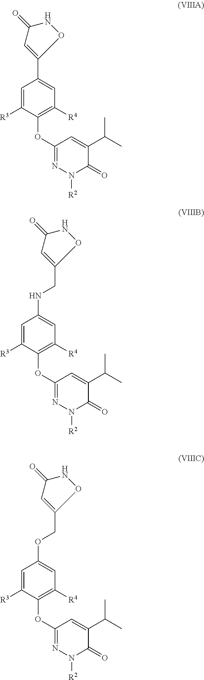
C1(C2=CC([R4])=C(OC3=NN([R2])C(=O)C(C(C)C)=C3)C([R3])=C2)=CC(=O)NO1.C1(NCC2=CC(=O)NO2)=CC([R4])=C(OC2=NN([R2])C(=O)C(C(C)C)=C2)C([R3])=C1.C1(OCC2=CC(=O)NO2)=CC([R4])=C(OC2=NN([R2])C(=O)C(C(C)C)=C2)C([R3])=C1
